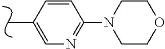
C1=C(C)C=CC(N2CCOCC2)=N1
